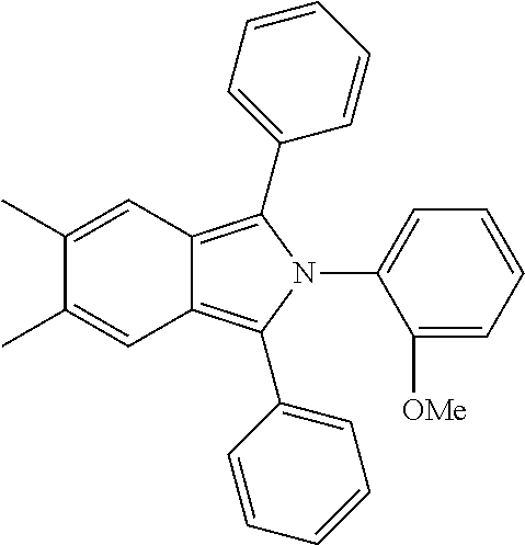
C1([OMe])=CC=CC=C1N1C(C2=CC=CC=C2)=C2C(=C1C1=CC=CC=C1)C=C(C)C(C)=C2
